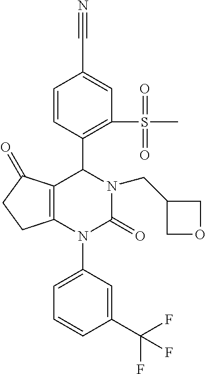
C1=CC(C2C3=C(N(C4=CC=CC(C(F)(F)F)=C4)C(=O)N2CC2COC2)CCC3=O)=C(S(C)(=O)=O)C=C1C#N
